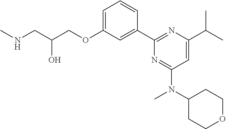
N(CC(COC1=CC=CC(C2=NC(C(C)C)=CC(N(C3CCOCC3)C)=N2)=C1)O)C
